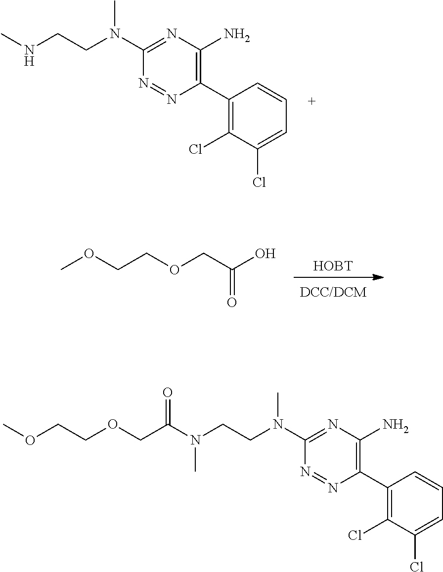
C1(N(CCNC)C)=NC(N)=C(C2=C(Cl)C(Cl)=CC=C2)N=N1.[HOBT].COCCOCC(O)=O.C1(N(CCN(C(COCCOC)=O)C)C)=NC(N)=C(C2=C(Cl)C(Cl)=CC=C2)N=N1
